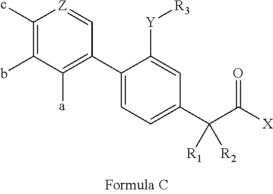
C1(c)=C(b)C([a])=C(C2=CC=C(C(C([X])=O)([R1])[R2])C=C2[Y][R3])C=[Z]1
